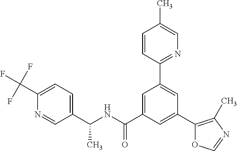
C(NC(C1=CC(C2=NC=C(C)C=C2)=CC(C2=C(C)N=CO2)=C1)=O)(C1=CC=C(C(F)(F)F)N=C1)C
